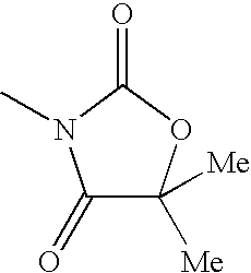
C1(=O)C([Me])([Me])OC(=O)N1C
